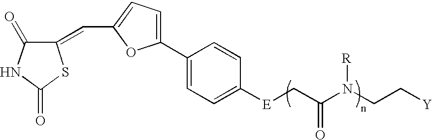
C1(=CC2=CC=C(C3=CC=C([E]CC(N(CC[Y])[R])=O)C=C3)O2)C(=O)NC(=O)S1
